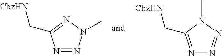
N1=NN(C)N=C1C[CbzHN].N1=C(C[CbzHN])N(C)N=N1
